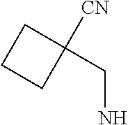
C1C(CN)([CN])CC1
